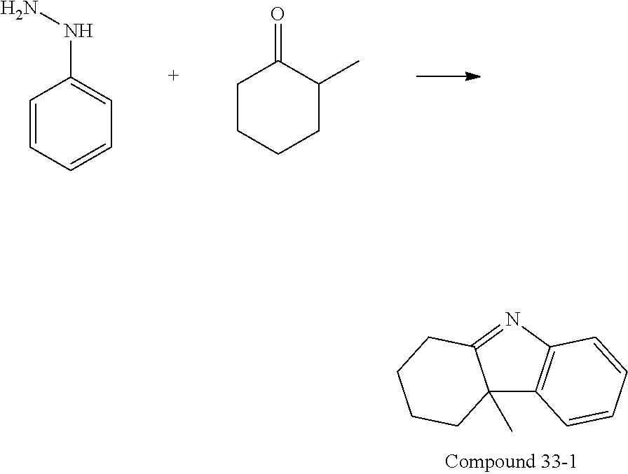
C1=CC=CC=C1NN.C1CCCC(C)C1=O.C12(C)C3=C(N=C1CCCC2)C=CC=C3
